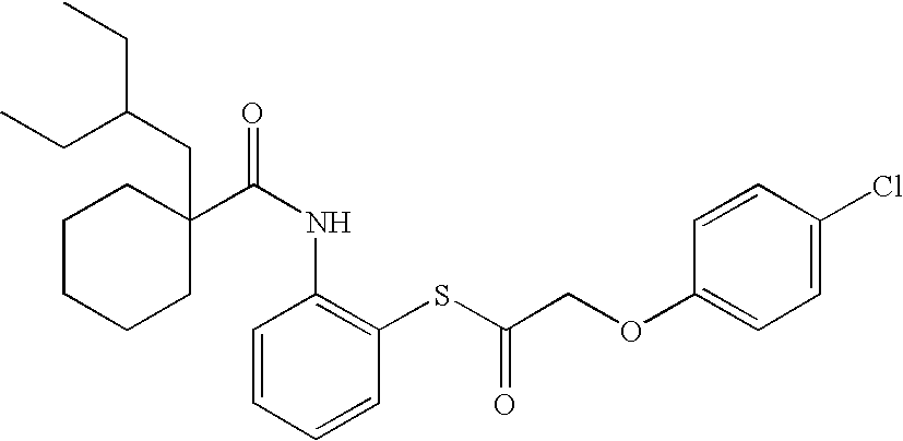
C1C(C(NC2=C(SC(COC3=CC=C(Cl)C=C3)=O)C=CC=C2)=O)(CC(CC)CC)CCCC1
